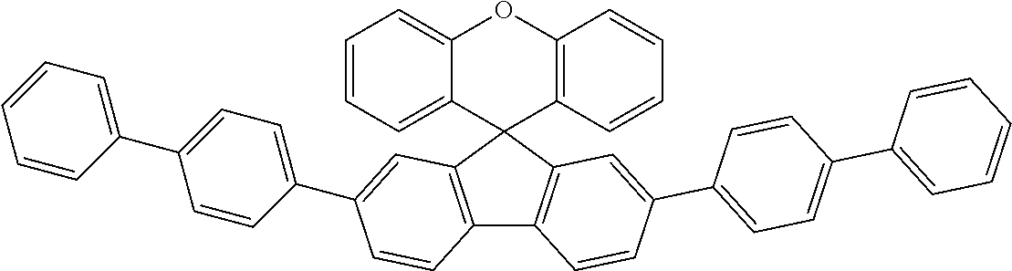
C12=C(C3(C4=C1C=CC(C1=CC=C(C5=CC=CC=C5)C=C1)=C4)C1=C(OC4=CC=CC=C34)C=CC=C1)C=C(C1=CC=C(C3=CC=CC=C3)C=C1)C=C2
